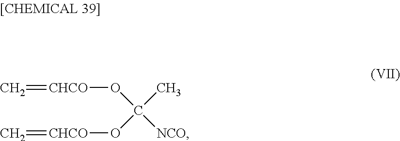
[CHCO](=C)OC(C)([NCO])O[CHCO]=C
